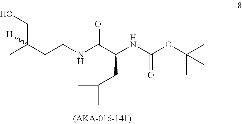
CC(CCNC(C(NC(OC(C)(C)C)=O)CC(C)C)=O)(CO)[H]
